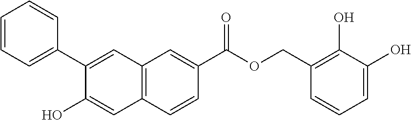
C12=C(C=CC(C(=O)OCC3=C(O)C(O)=CC=C3)=C1)C=C(O)C(C1=CC=CC=C1)=C2
